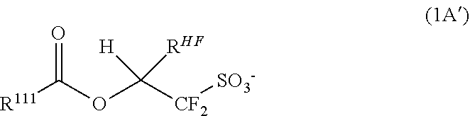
[R111]C(OC([CF2][SO3-])([H])[RHF])=O
